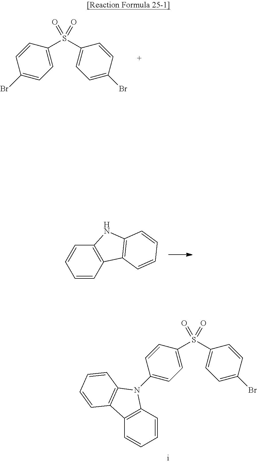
C1=CC(Br)=CC=C1S(C1=CC=C(Br)C=C1)(=O)=O.C12=C(C=CC=C1)C1=C(N2)C=CC=C1.C1=CC(N2C3=C(C=CC=C3)C3=C2C=CC=C3)=CC=C1S(C1=CC=C(Br)C=C1)(=O)=O
